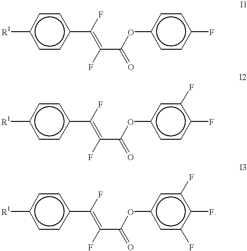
[R1]c1ccc(C(F)=C(F)C(=O)Oc2ccc(F)cc2)cc1.[R1]c1ccc(C(F)=C(F)C(=O)Oc2ccc(F)c(F)c2)cc1.[R1]c1ccc(C(F)=C(F)C(=O)Oc2cc(F)c(F)c(F)c2)cc1
